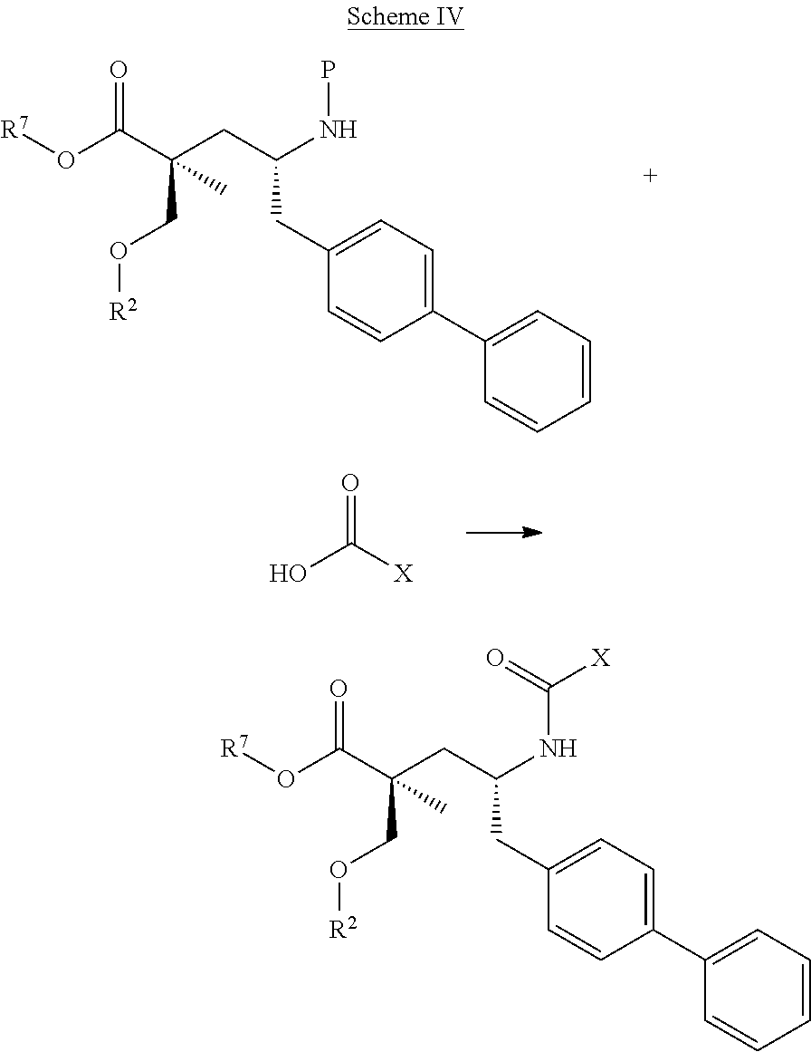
[R7]OC(C(CC(NP)CC1=CC=C(C2=CC=CC=C2)C=C1)(CO[R2])C)=O.O=C([X])O.[R7]OC(C(CC(NC([X])=O)CC1=CC=C(C2=CC=CC=C2)C=C1)(CO[R2])C)=O
